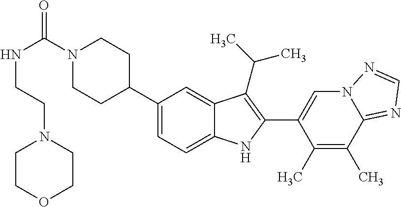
C(=O)(N1CCC(C2=CC=C3C(=C2)C(C(C)C)=C(C2=CN4C(=NC=N4)C(C)=C2C)N3)CC1)NCCN1CCOCC1
